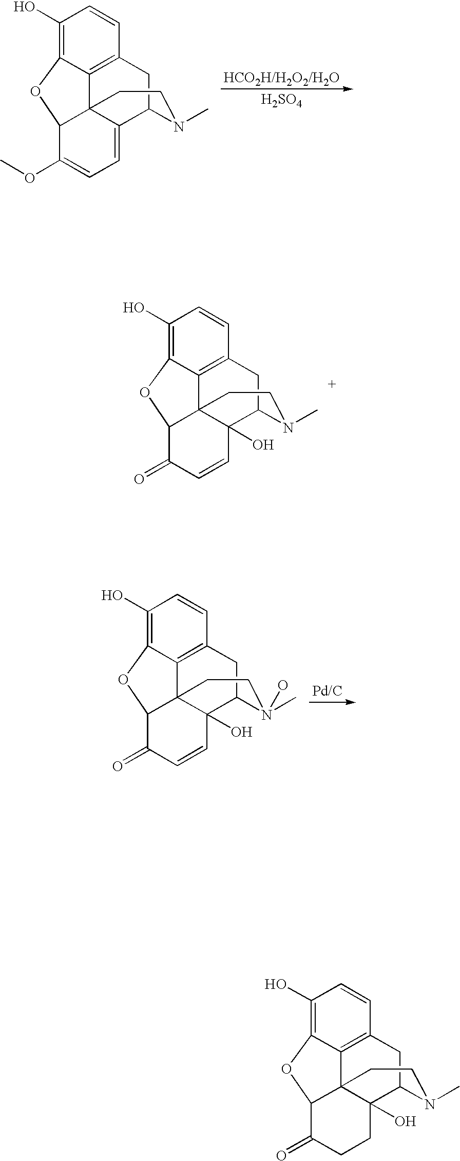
C1(O)=C2C3=C(C=C1)CC1C4(O)C3(C(C(=O)CC4)O2)CCN1C.C1(O)=C2C3=C(C=C1)CC1C4=CC=C(OC)C(C34CCN1C)O2.[HCO2H/H2O2/H2O].[H2SO4].C1(O)=C2C3=C(C=C1)CC1C4(O)C3(C(C(=O)C=C4)O2)CCN1C.C1(O)=C2C3=C(C=C1)CC1C4(O)C3(C(C(=O)C=C4)O2)CCN1(C)O
